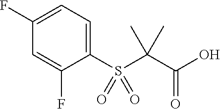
C1(S(C(C(O)=O)(C)C)(=O)=O)=CC=C(F)C=C1F
